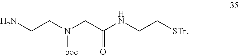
NCCN([boc])CC(NCC[STrt])=O
